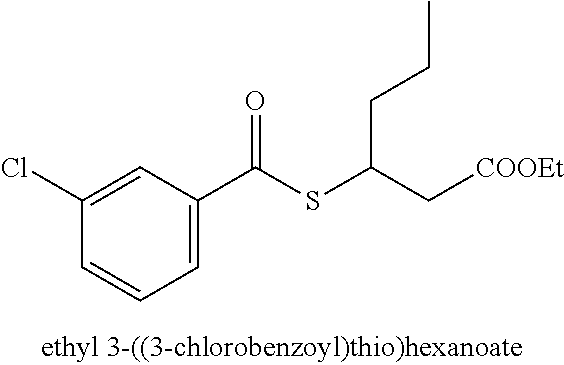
C1=C(Cl)C=CC=C1C(SC(C[COOEt])CCC)=O
